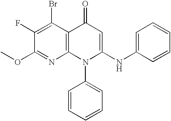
C12=C(C(Br)=C(F)C(OC)=N1)C(=O)C=C(NC1=CC=CC=C1)N2C1=CC=CC=C1
